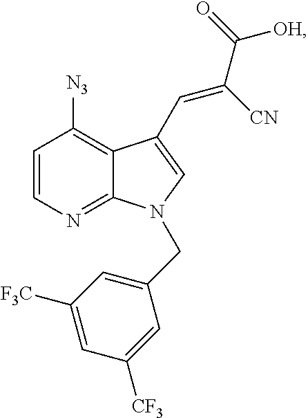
C1=CN=C2C(=C1[N3])C(C=C(C(=O)[OH])[CN])=CN2CC1=CC([F3C])=CC([CF3])=C1
